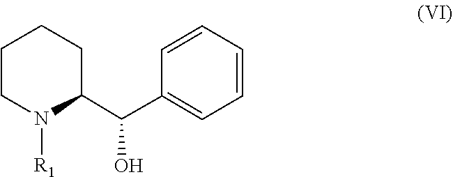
OC(C1=CC=CC=C1)C1CCCCN1[R1]
